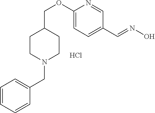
C(=NO)C1=CC=C(OCC2CCN(CC3=CC=CC=C3)CC2)N=C1.Cl
